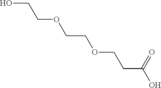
OCCOCCOCCC(O)=O
